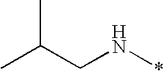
CC(CN*)C
